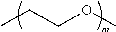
CCCOC
